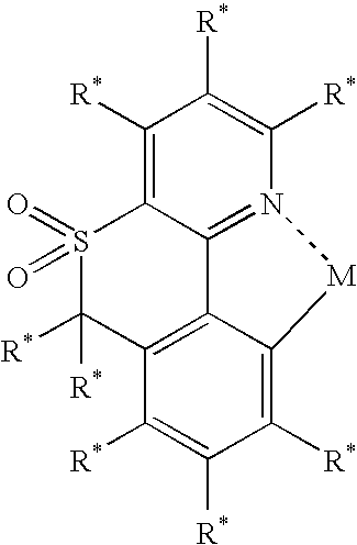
C1([R*])=C2C3=N(C([R*])=C1[R*])[M]C1=C([R*])C([R*])=C([R*])C(=C31)C([R*])([R*])S2(=O)=O
